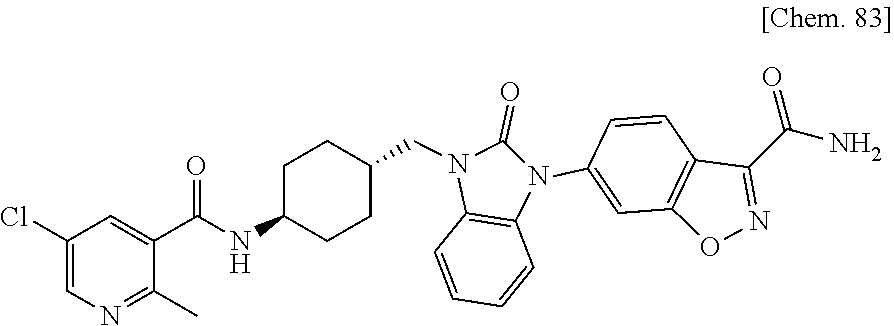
C1(C)=NC=C(Cl)C=C1C(=O)NC1CCC(CN2C(=O)N(C3=CC4=C(C=C3)C(C(N)=O)=NO4)C3=C2C=CC=C3)CC1
